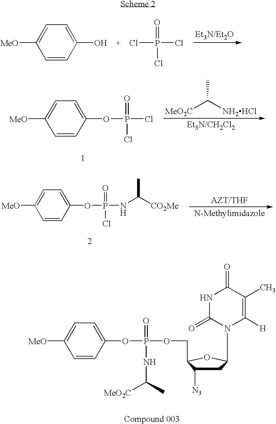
C1=CC(O)=CC=C1[MeO].ClP(Cl)(=O)Cl.C1=CC(OP(Cl)(=O)Cl)=CC=C1[MeO].[MeO2C]C([NH2HCl])C.C1=CC(OP(NC([CO2Me])C)(=O)Cl)=CC=C1[MeO].C1=CC(OP(OCC2C([N3])CC(N3C([H])=C(C)C(=O)NC3=O)O2)(=O)NC([MeO2C])C)=CC=C1[MeO]
